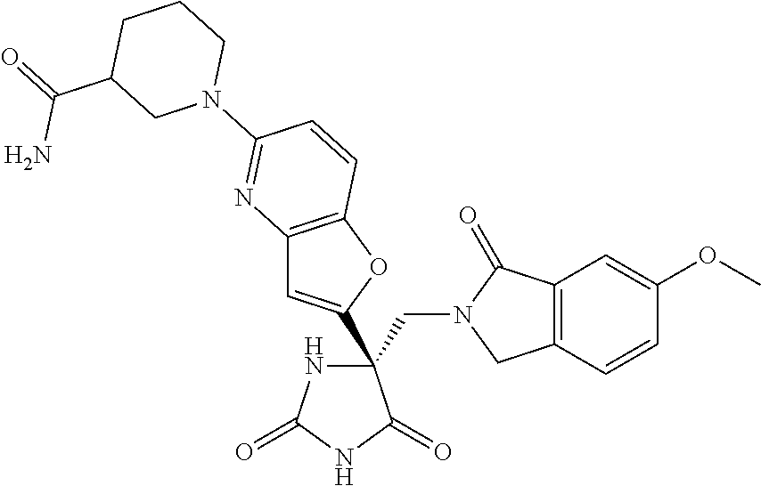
C12=C(OC(C3(CN4CC5=C(C4=O)C=C(OC)C=C5)NC(=O)NC3=O)=C1)C=CC(N1CCCC(C(=O)N)C1)=N2
